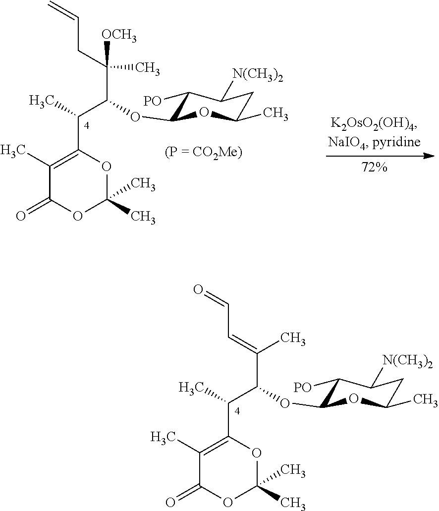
C(=CC=O)(C(C(C)C1=C(C)C(=O)OC(C)(C)O1)OC1C([PO])C([N(CH3)2])CC(C)O1)C.C(CC=C)([OCH3])(C)C(C(C)C1=C(C)C(=O)OC(C)(C)O1)OC1C([PO])C([N(CH3)2])CC(C)O1
